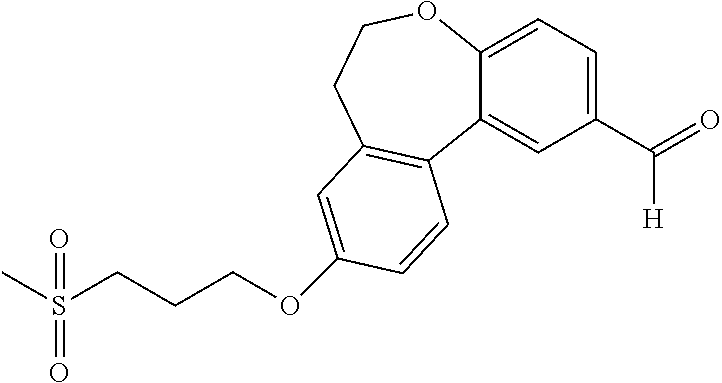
CS(CCCOC1=CC2=C(C3=CC(C(=O)[H])=CC=C3OCC2)C=C1)(=O)=O
